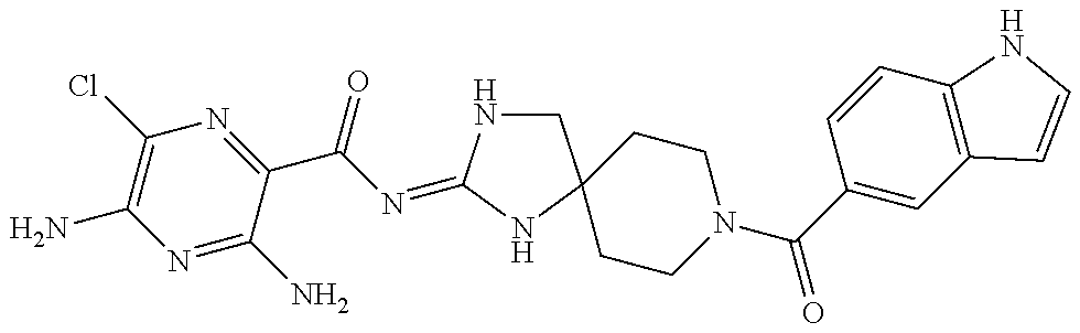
C1(N)=C(Cl)N=C(C(N=C2NCC3(N2)CCN(C(=O)C2=CC4=C(C=C2)NC=C4)CC3)=O)C(N)=N1
